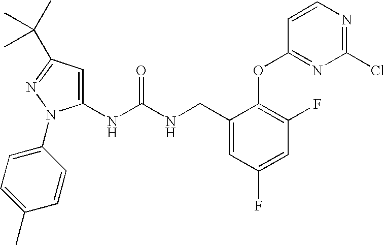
C1(NC(NCC2=CC(F)=CC(F)=C2OC2=NC(Cl)=NC=C2)=O)=CC(C(C)(C)C)=NN1C1=CC=C(C)C=C1
